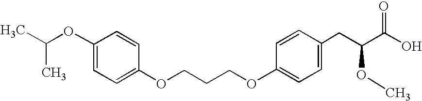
C(COC1=CC=C(CC(C(O)=O)OC)C=C1)COC1=CC=C(OC(C)C)C=C1
